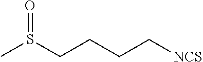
CS(CCCC[NCS])=O
